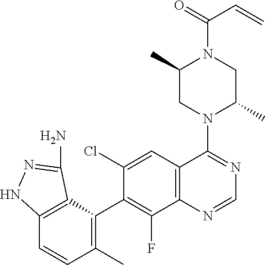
C12=C(C(C3=C(F)C4=C(C=C3Cl)C(N3C(C)CN(C(=O)C=C)C(C)C3)=NC=N4)=C(C)C=C1)C(N)=NN2
